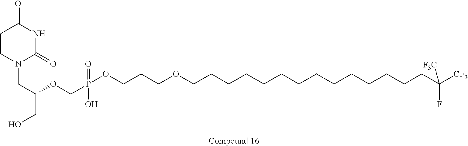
C1=CN(CC(CO)OCP(=O)(OCCCOCCCCCCCCCCCCCCC([CF3])(F)[F3C])O)C(=O)NC1=O
